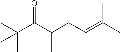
O=C(C(CC=C(C)C)C)C(C)(C)C
